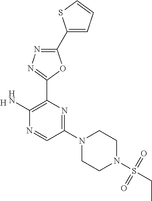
[H].C1(C2=CC=CS2)=NN=C(C2=C(N)N=CC(N3CCN(S(CC)(=O)=O)CC3)=N2)O1
